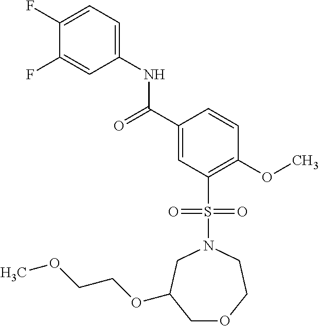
C1(F)=CC=C(NC(C2=CC(S(N3CC(OCCOC)COCC3)(=O)=O)=C(OC)C=C2)=O)C=C1F
